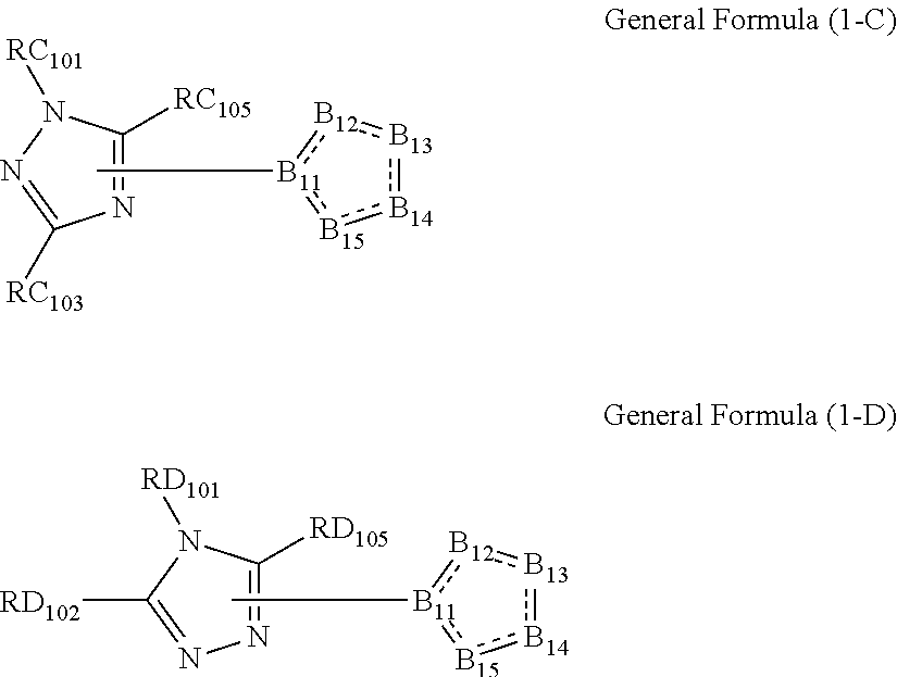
N1([RD101])C([RD102])=NN=C1[RD105].C[B11]1:[B15]:[B14]:[B13]:[B12]:1.N1([RC101])N=C([RC103])N=C1[RC105].C[B11]1:[B15]:[B14]:[B13]:[B12]:1
